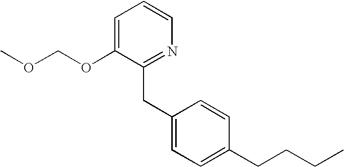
C1=C(OCOC)C(CC2=CC=C(CCCC)C=C2)=NC=C1
